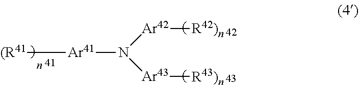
[(R41][Ar41]N([Ar42][R42)n])[Ar43][R43)n]
